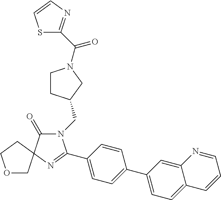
N1(CC2CCN(C(=O)C3=NC=CS3)C2)C(=O)C2(N=C1C1=CC=C(C3=CC=C4C(=C3)N=CC=C4)C=C1)CCOC2
